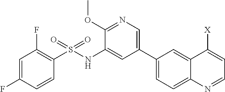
C1=C(F)C=CC(S(NC2=CC(C3=CC=C4C(=C3)C([X])=CC=N4)=CN=C2OC)(=O)=O)=C1F
